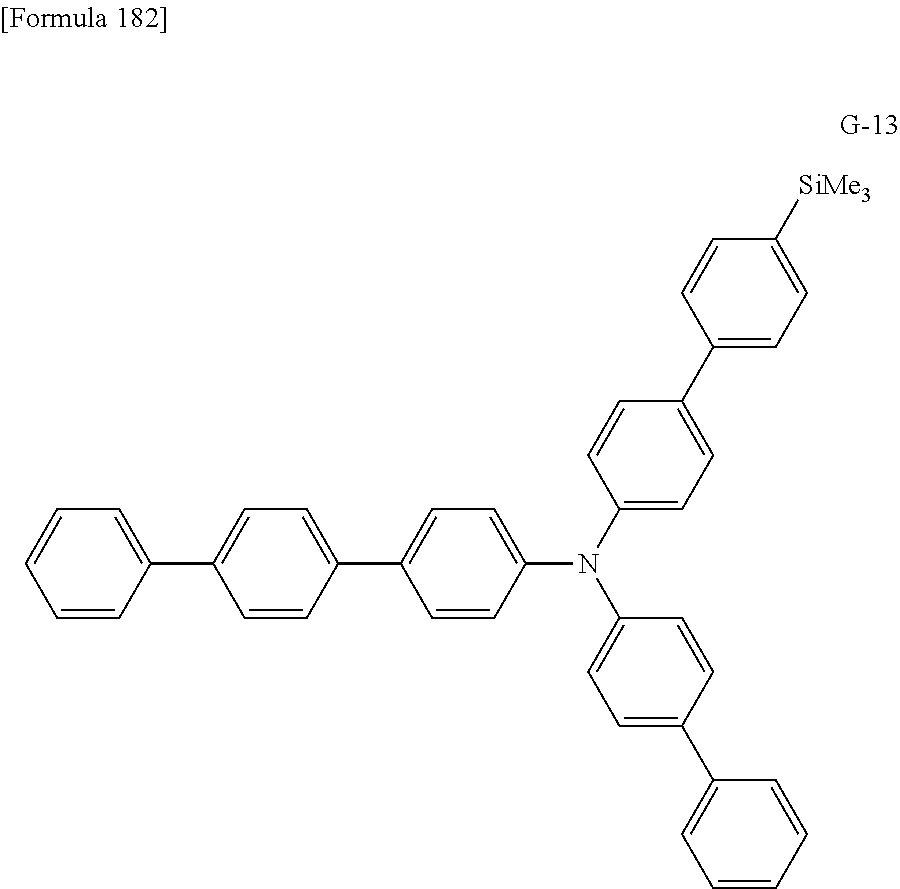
C1=CC(C2=CC=C(C3=CC=C(N(C4=CC=C(C5=CC=C([SiMe3])C=C5)C=C4)C4=CC=C(C5=CC=CC=C5)C=C4)C=C3)C=C2)=CC=C1
